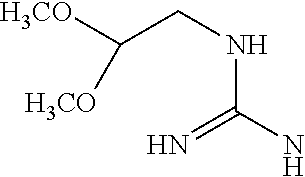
N(C(N)=N)CC([H3CO])[H3CO]
